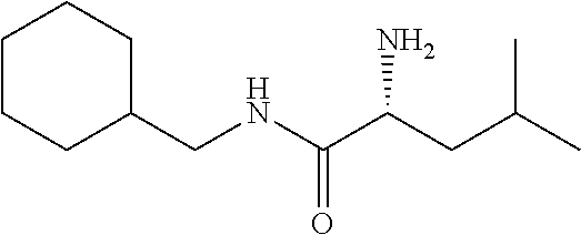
C1CCC(CNC(C(CC(C)C)N)=O)CC1
